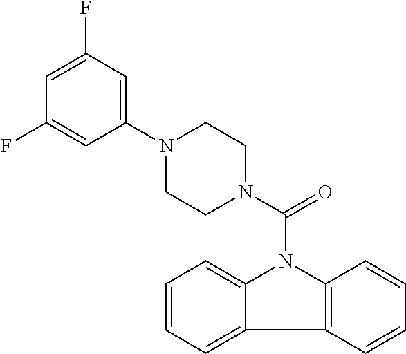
C1=CC=C2C(=C1)N(C(N1CCN(C3=CC(F)=CC(F)=C3)CC1)=O)C1=C2C=CC=C1
